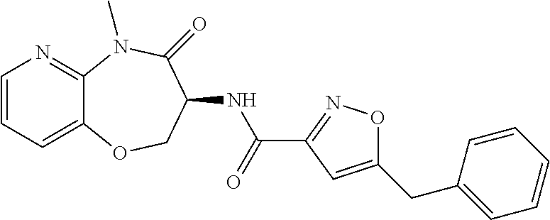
C1=CC=C2C(=N1)N(C)C(=O)C(NC(C1=NOC(CC3=CC=CC=C3)=C1)=O)CO2
